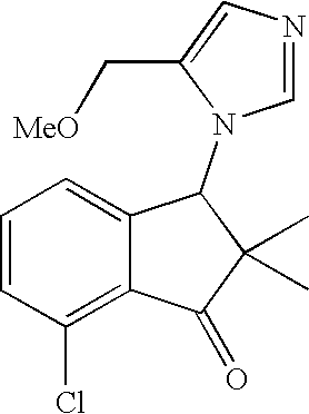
C1=CC(Cl)=C2C(=C1)C(N1C=NC=C1C[MeO])C(C)(C)C2=O
